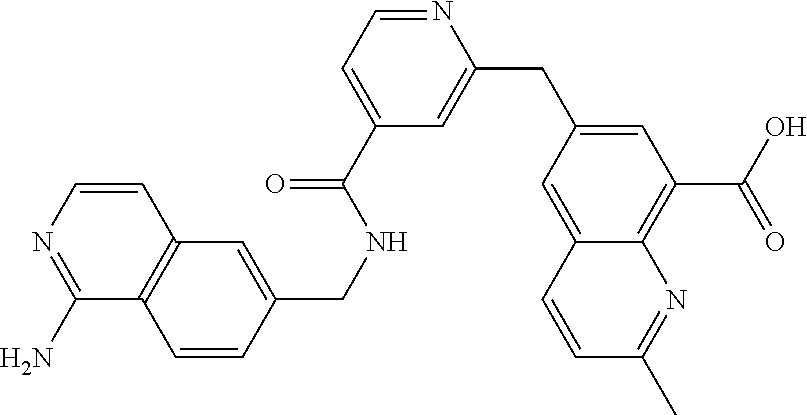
C12=C(C=CC(CNC(C3=CC=NC(CC4=CC(C(O)=O)=C5C(=C4)C=CC(C)=N5)=C3)=O)=C1)C(N)=NC=C2
